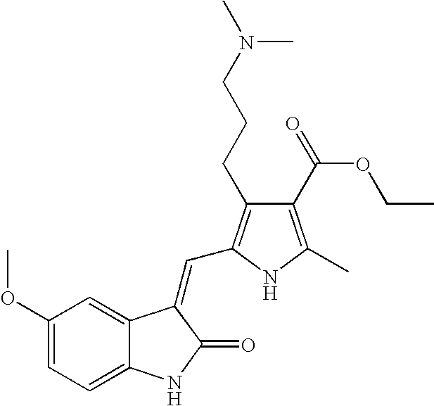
C1(OC)=CC=C2C(=C1)C(=CC1=C(CCCN(C)C)C(C(OCC)=O)=C(C)N1)C(=O)N2
